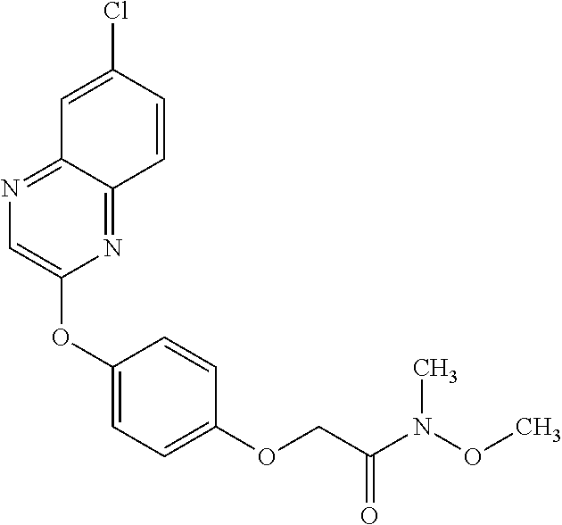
N1=C2C(=NC(OC3=CC=C(OCC(N(OC)C)=O)C=C3)=C1)C=CC(Cl)=C2
